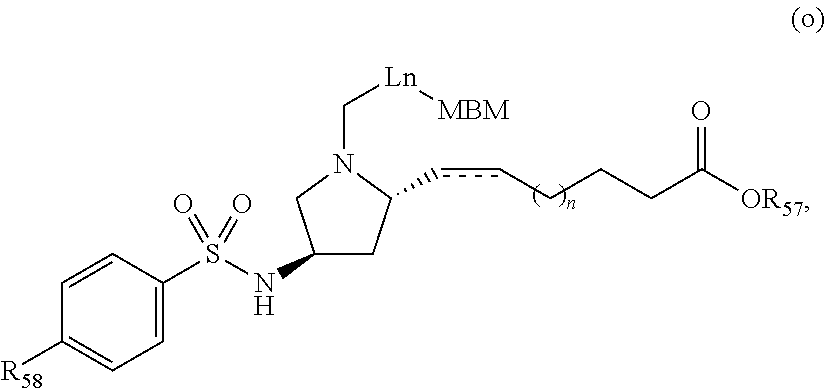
C1=CC(S(NC2CC(ccCCCC([OR57])=O)N(C[Ln][MBM])C2)(=O)=O)=CC=C1[R58]
